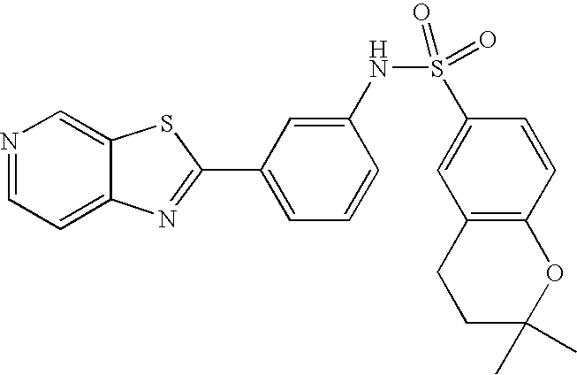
N1=CC=C2C(=C1)SC(C1=CC=CC(NS(=O)(=O)C3=CC4=C(C=C3)OC(C)(C)CC4)=C1)=N2
